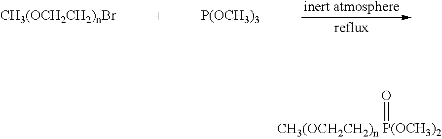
O=[P(OCH3)2].[CH3(OCH2CH2)nBr].[P(OCH3)3]
